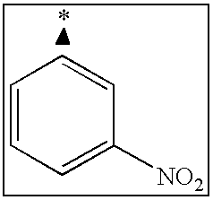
C1=CC=C([NO2])C=C1
